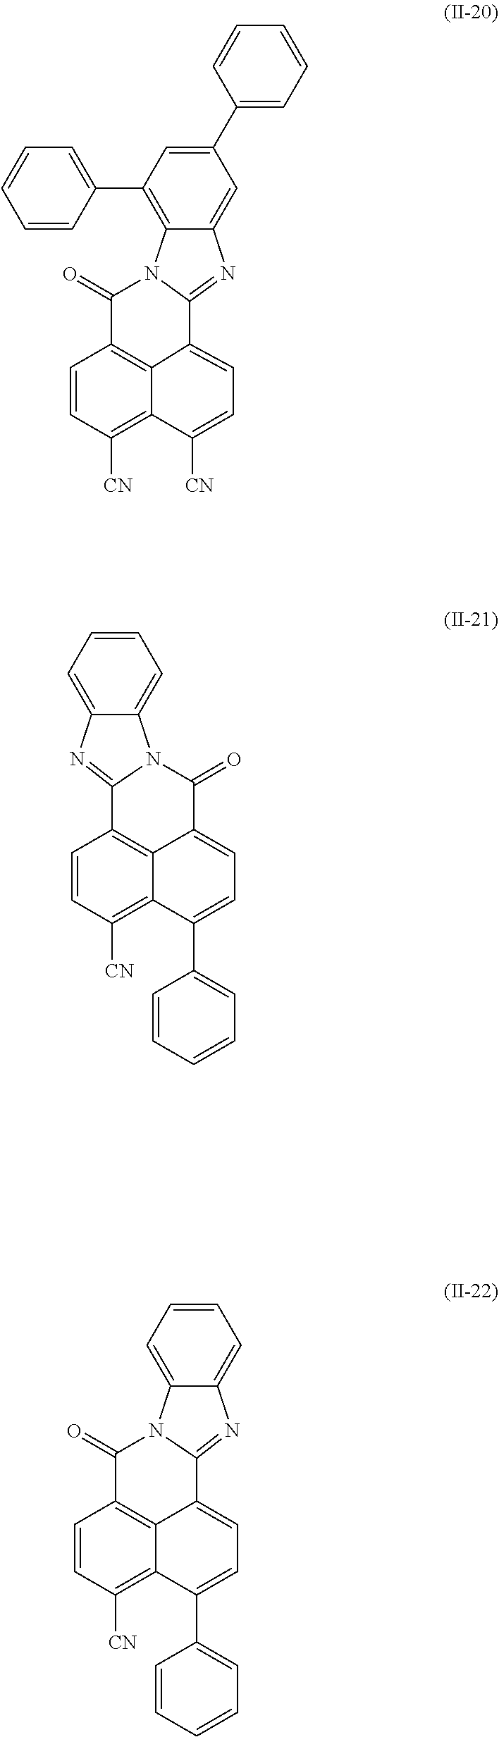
C1(C2=CC=CC=C2)=CC(C2=CC=CC=C2)=C2C(=C1)N=C1N2C(=O)C2=C3C1=CC=C([CN])C3=C([CN])C=C2.C1=CC=C2C(=C1)N1C(=N2)C2=C3C(=CC=C(C4=CC=CC=C4)C3=C([CN])C=C2)C1=O.C1=CC=C2C(=C1)N=C1N2C(=O)C2=C3C1=CC=C(C1=CC=CC=C1)C3=C([CN])C=C2
